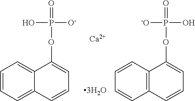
C1=CC=C2C(=C1)C(OP(=O)([O-])O)=CC=C2.[Ca].C12=C(C=CC=C1)C(OP(=O)(O)[-O])=CC=C2
